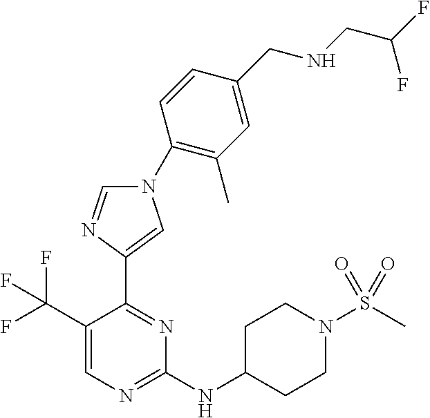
C1(NC2CCN(S(C)(=O)=O)CC2)=NC=C(C(F)(F)F)C(C2=CN(C3=C(C)C=C(CNCC(F)F)C=C3)C=N2)=N1
